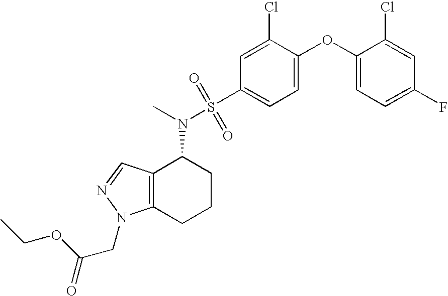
C1(OC2=CC=C(S(N(C)C3C4=C(CCC3)N(CC(=O)OCC)N=C4)(=O)=O)C=C2Cl)=CC=C(F)C=C1Cl
